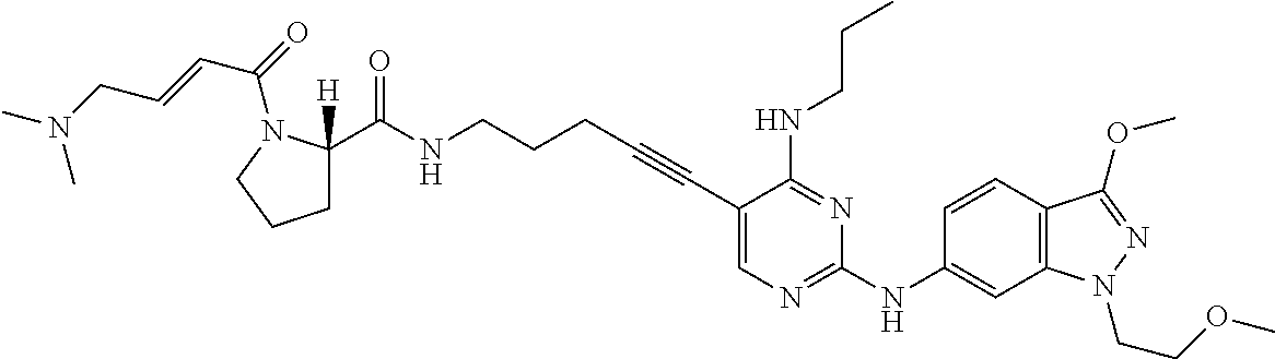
C1(C#CCCCNC(C2([H])CCCN2C(C=CCN(C)C)=O)=O)=CN=C(NC2=CC3=C(C=C2)C(OC)=NN3CCOC)N=C1NCCC
